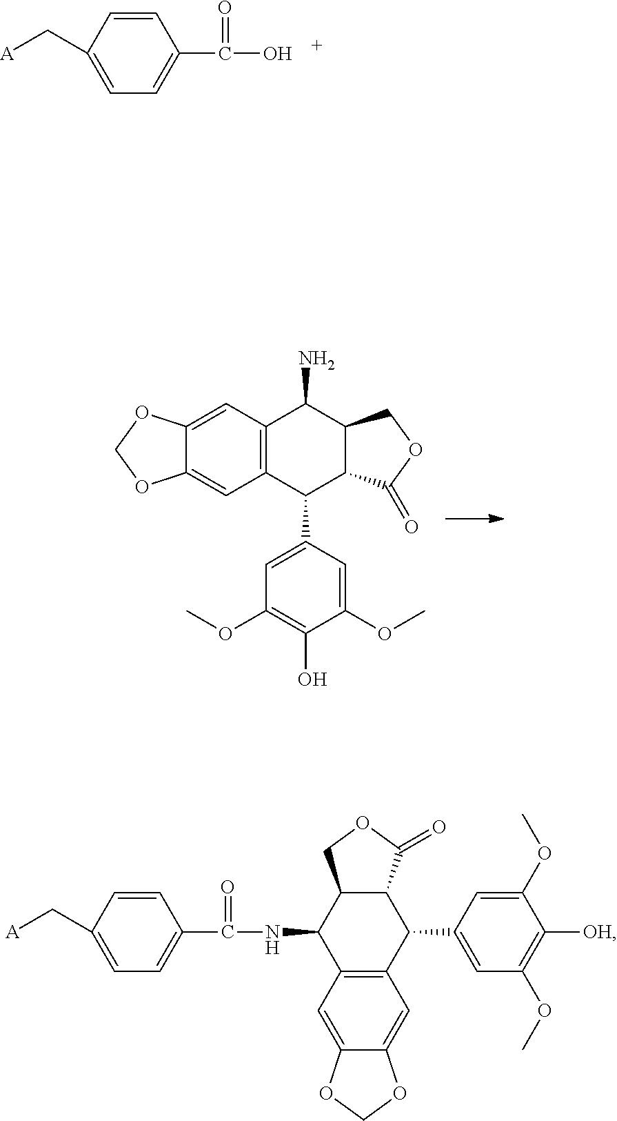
C1=CC(C[A])=CC=C1C(O)=O.O(C)C1=CC(C2C3C(C(N)C4=C2C=C2C(=C4)OCO2)COC3=O)=CC(OC)=C1O.C12=C(C=C3C(=C1)OCO3)C(NC(=O)C1=CC=C(C[A])C=C1)C1C(C(=O)OC1)C2C1=CC(OC)=C([OH])C(OC)=C1
